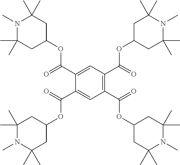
CC1(C)CC(OC(C2=C(C(OC3CC(C)(C)N(C)C(C)(C)C3)=O)C=C(C(=O)OC3CC(C)(C)N(C)C(C)(C)C3)C(C(OC3CC(C)(C)N(C)C(C)(C)C3)=O)=C2)=O)CC(C)(C)N1C
